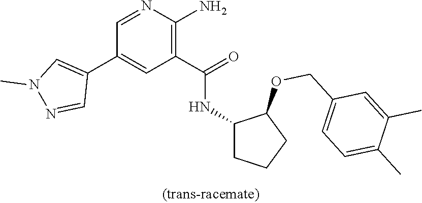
C1=NC(N)=C(C(=O)NC2CCCC2OCC2=CC=C(C)C(C)=C2)C=C1C1=CN(C)N=C1
